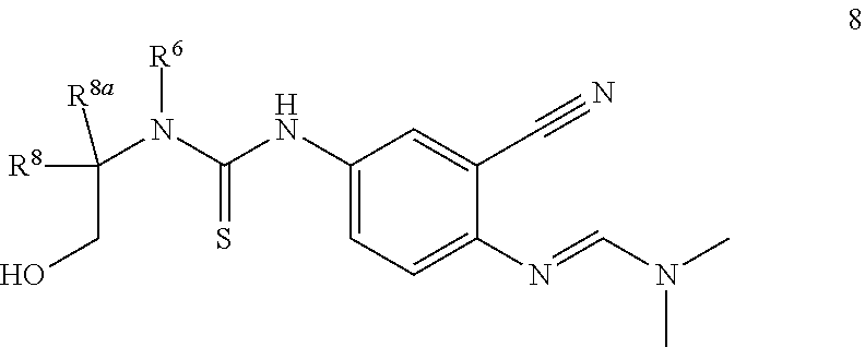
C1(NC(N(C([R8])(CO)[R8a])[R6])=S)=CC=C(N=CN(C)C)C(C#N)=C1
